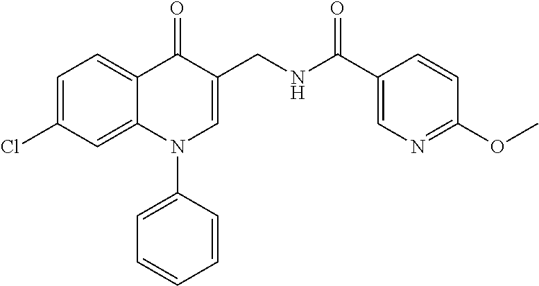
C1=C(Cl)C=C2C(=C1)C(=O)C(CNC(C1=CN=C(OC)C=C1)=O)=CN2C1=CC=CC=C1
